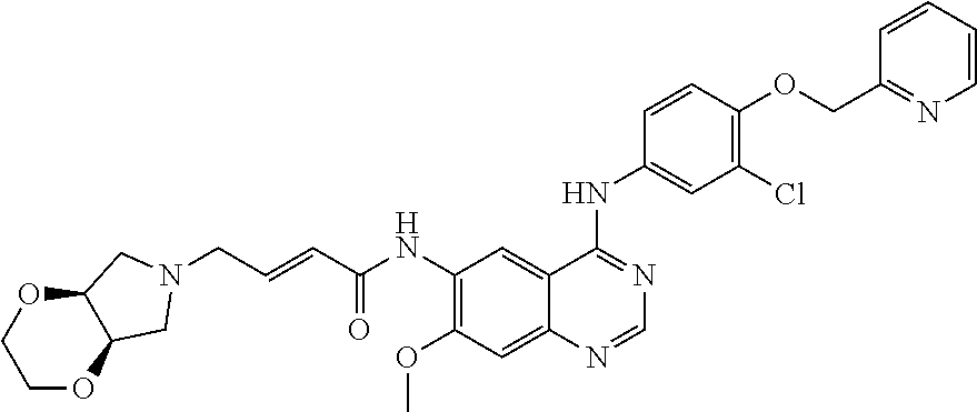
C(C=CC(NC1=C(OC)C=C2C(=C1)C(NC1=CC(Cl)=C(OCC3=NC=CC=C3)C=C1)=NC=N2)=O)N1CC2OCCOC2C1
